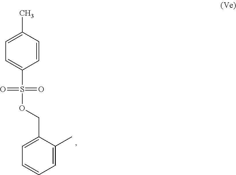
C1=C(COS(C2=CC=C(C)C=C2)(=O)=O)C(C)=CC=C1
